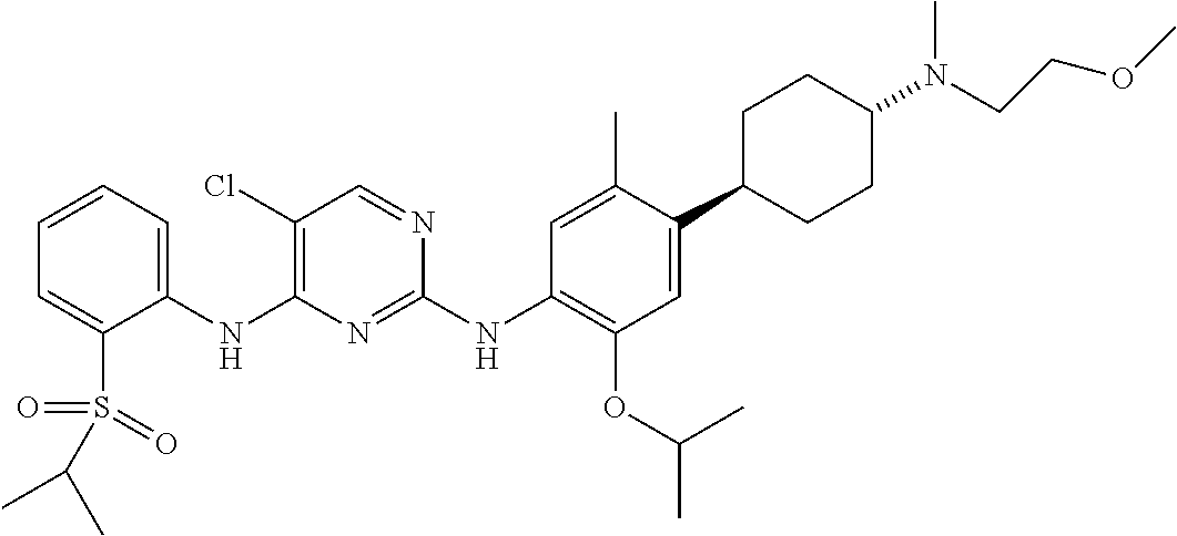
C1(NC2=C(Cl)C=NC(NC3=C(OC(C)C)C=C(C4CCC(N(CCOC)C)CC4)C(C)=C3)=N2)=CC=CC=C1S(=O)(=O)C(C)C
